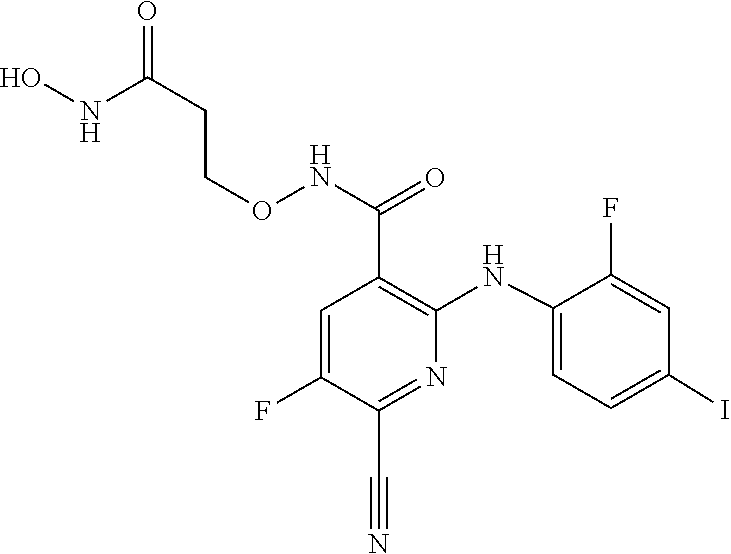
C1(NC2=C(C(NOCCC(NO)=O)=O)C=C(F)C(C#N)=N2)=CC=C(I)C=C1F
